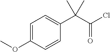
C1=C(OC)C=CC(C(C(=O)Cl)(C)C)=C1
